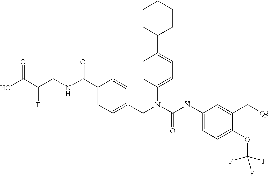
OC(C(CNC(C1=CC=C(CN(C(NC2=CC=C(OC(F)(F)F)C(C[Q])=C2)=O)C2=CC=C(C3CCCCC3)C=C2)C=C1)=O)F)=O
